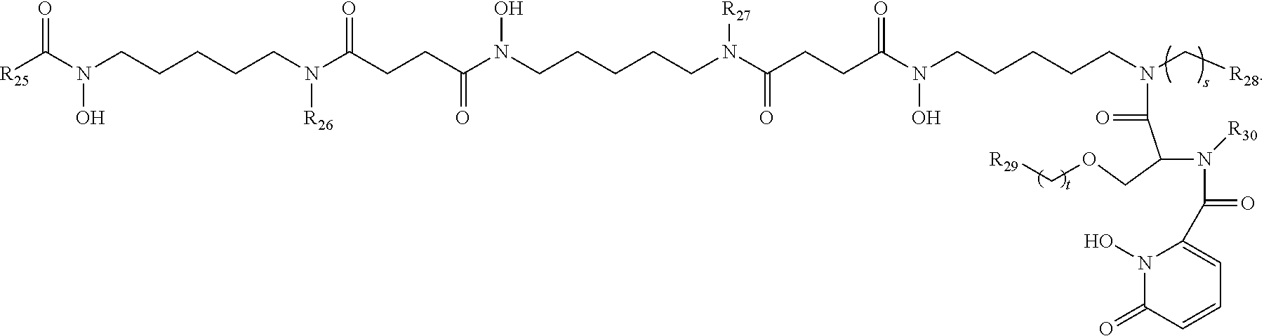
C(N(C[R28])CCCCCN(O)C(CCC(N([R27])CCCCCN(O)C(CCC(N([R26])CCCCCN(O)C(=O)[R25])=O)=O)=O)=O)(=O)C(COC[R29])N([R30])C(C1=CC=CC(=O)N1O)=O
